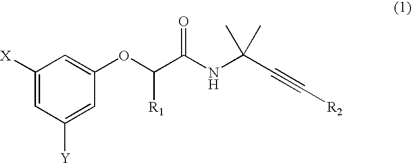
C1([X])=CC([Y])=CC(OC(C(NC(C#C[R2])(C)C)=O)[R1])=C1
